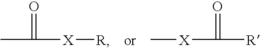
CC([X][R])=O.[X](C([R])=O)C
